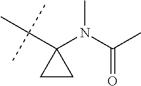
C1(N(C(C)=O)C)(C(C)(C)C)CC1
